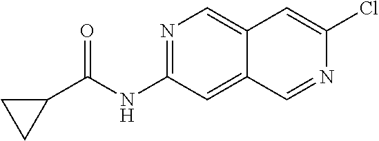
N1=C(NC(C2CC2)=O)C=C2C(=C1)C=C(Cl)N=C2
